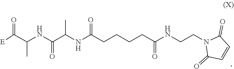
[E]C(C(C)NC(C(NC(CCCCC(NCCN1C(=O)C=CC1=O)=O)=O)C)=O)=O
